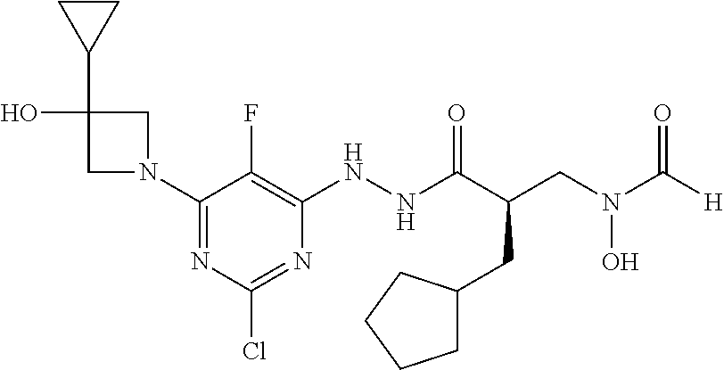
C1N(C2=NC(Cl)=NC(NNC(C(CC3CCCC3)CN(C([H])=O)O)=O)=C2F)CC1(C1CC1)O
